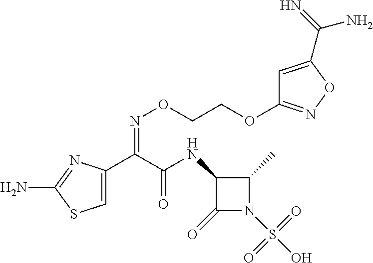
C1=C(C(C(NC2C(=O)N(S(O)(=O)=O)C2C)=O)=NOCCOC2=NOC(C(=N)N)=C2)N=C(N)S1
